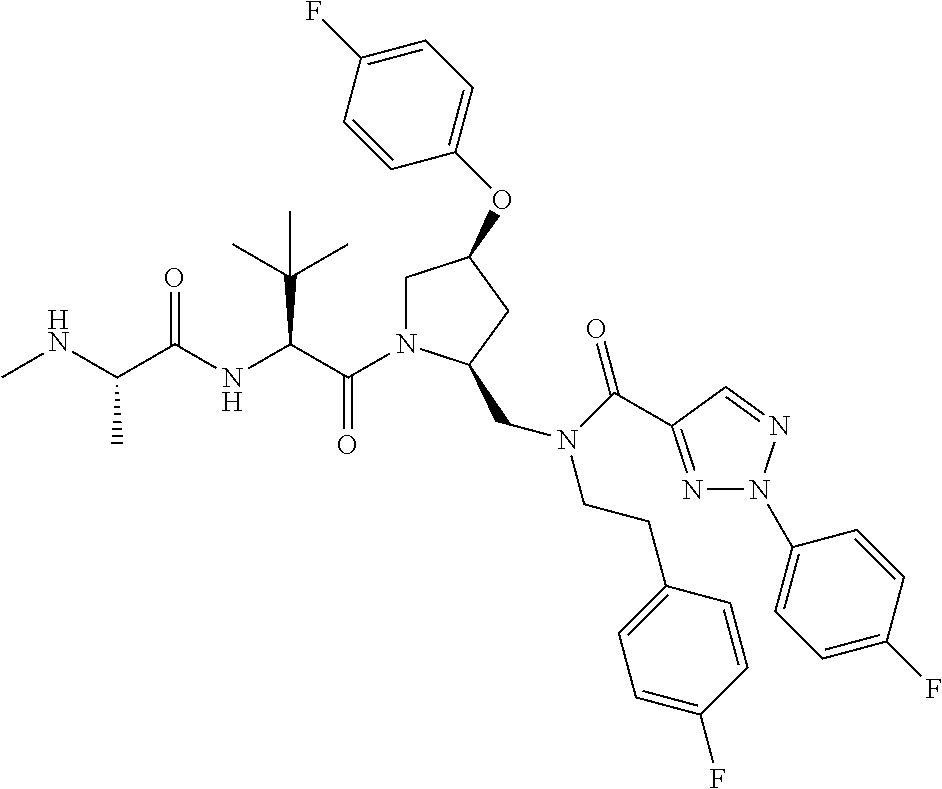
C(=O)(C(C(C)(C)C)NC(=O)C(C)NC)N1CC(OC2=CC=C(F)C=C2)CC1CN(CCC1=CC=C(F)C=C1)C(=O)C1=NN(C2=CC=C(F)C=C2)N=C1
